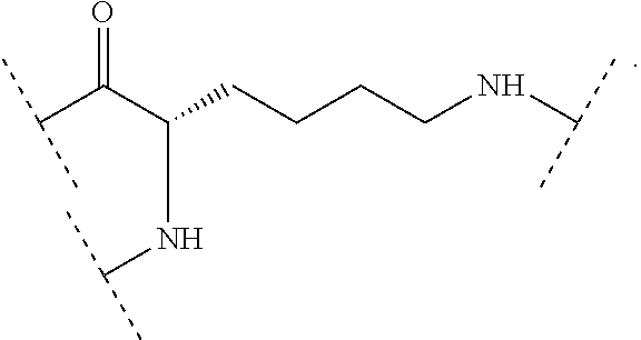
O=C(C(CCCCNC(C)C)NC(C)C)C(C)C
